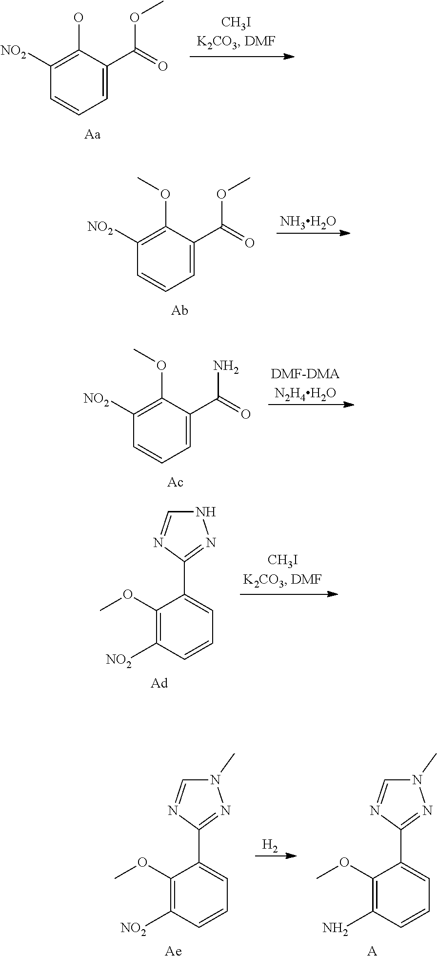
C1([NO2])=C(O)C(C(=O)OC)=CC=C1.C1([NO2])=C(OC)C(C(=O)OC)=CC=C1.[NH3H2O].C1([NO2])=C(OC)C(C(=O)N)=CC=C1.[DMF-DMAN2H4H2O].[Ac].C1(OC)=C([NO2])C=CC=C1C1=NNC=N1.[Ad].[H2].C1(OC)=C(N)C=CC=C1C1=NN(C)C=N1.[A].C1(OC)=C([NO2])C=CC=C1C1=NN(C)C=N1.[Ae]
